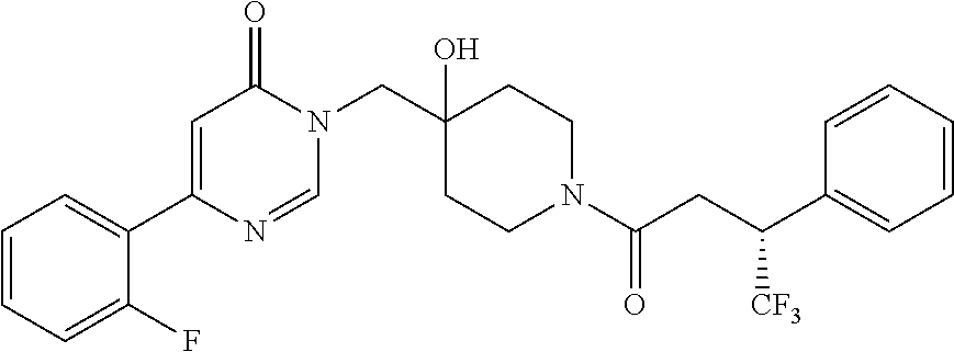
N1(CC2(O)CCN(C(=O)CC(C3=CC=CC=C3)[CF3])CC2)C(=O)C=C(C2=CC=CC=C2F)N=C1
